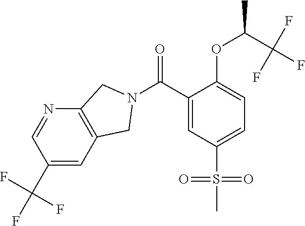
C(C1=CC(S(=O)(C)=O)=CC=C1OC(C)C(F)(F)F)(=O)N1CC2=C(N=CC(C(F)(F)F)=C2)C1
